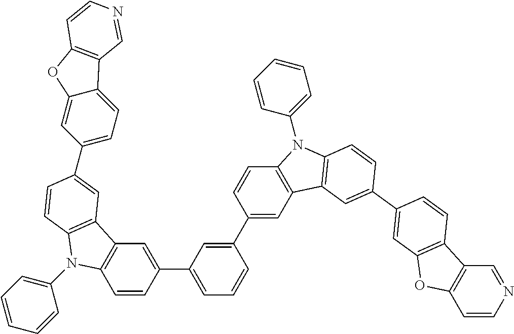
C1(C2=CC3=C(C=C2)N(C2=CC=CC=C2)C2=C3C=C(C3=CC=C4C(=C3)OC3=C4C=NC=C3)C=C2)=CC=CC(C2=CC3=C(C=C2)N(C2=CC=CC=C2)C2=C3C=C(C3=CC4=C(C5=C(C=CN=C5)O4)C=C3)C=C2)=C1
